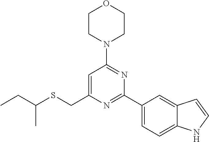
C1CN(C2=NC(C3=CC=C4C(=C3)C=CN4)=NC(CSC(CC)C)=C2)CCO1
